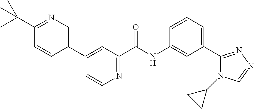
C1=C(C2=CC(C(NC3=CC(C4=NN=CN4C4CC4)=CC=C3)=O)=NC=C2)C=CC(C(C)(C)C)=N1
